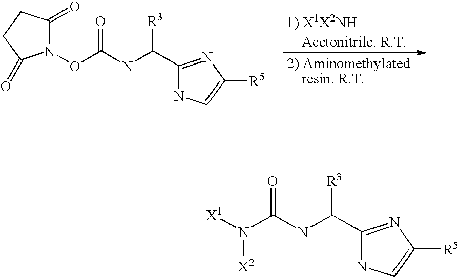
N1(OC(NC(C2=NC([R5])=CN2)[R3])=O)C(=O)CCC1=O.C1(C(NC(N([X1])[X2])=O)[R3])=NC([R5])=CN1
